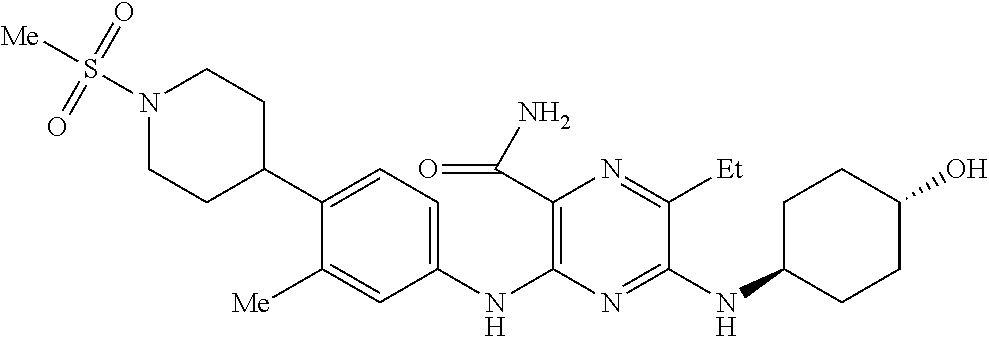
C1(NC2=C(C(N)=O)N=C([Et])C(NC3CCC(O)CC3)=N2)=CC=C(C2CCN(S([Me])(=O)=O)CC2)C([Me])=C1
